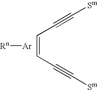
C(=CC#C[Sm])C#C[Sm].[Rn][Ar]
